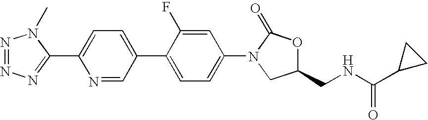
C1=C(F)C(C2=CC=C(C3=NN=NN3C)N=C2)=CC=C1N1CC(CNC(C2CC2)=O)OC1=O
